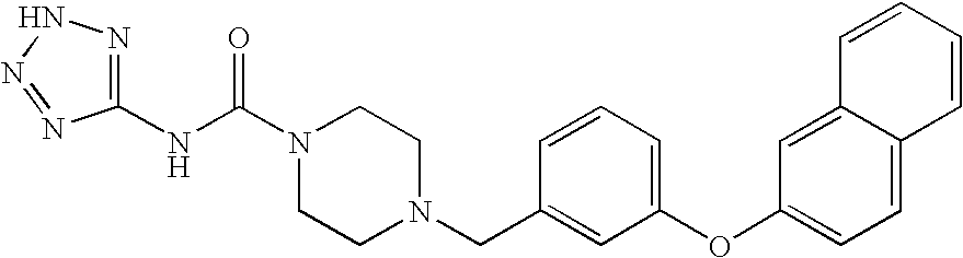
N(C(N1CCN(CC2=CC(OC3=CC=C4C(=C3)C=CC=C4)=CC=C2)CC1)=O)C1=NNN=N1
